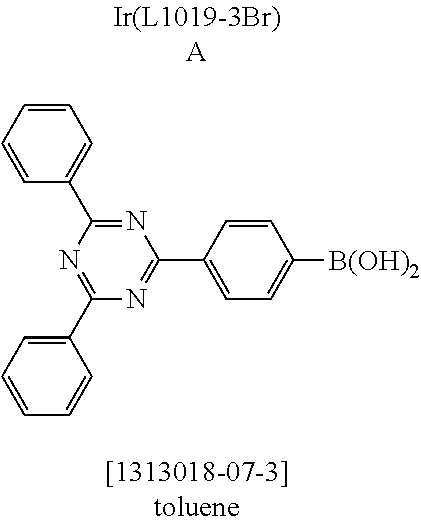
C1=CC=CC=C1C1=NC(C2=CC=C([B(OH)2])C=C2)=NC(C2=CC=CC=C2)=N1
